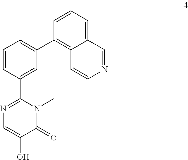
C1=CC(C2=NC=C(O)C(=O)N2C)=CC(C2=C3C(=CC=C2)C=NC=C3)=C1
